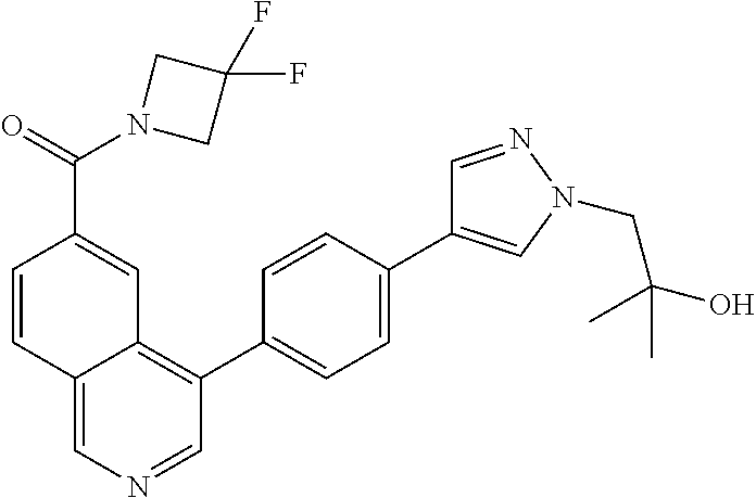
C1=CC2=CN=CC(C3=CC=C(C4=CN(CC(C)(O)C)N=C4)C=C3)=C2C=C1C(N1CC(F)(F)C1)=O
